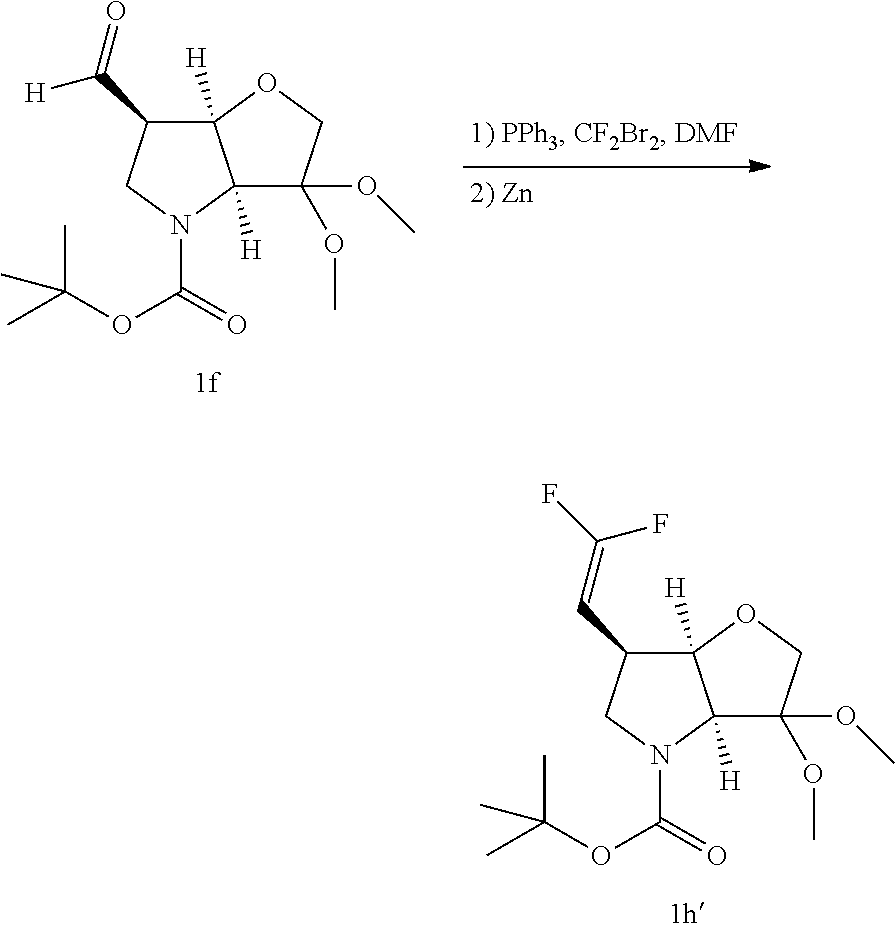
C12([H])C(C([H])=O)CN(C(=O)OC(C)(C)C)C1([H])C(OC)(OC)CO2.C12([H])C([H])(N(C(=O)OC(C)(C)C)CC1C=C(F)F)C(OC)(OC)CO2
